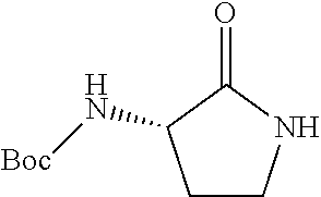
C1CNC(=O)C1N[Boc]
